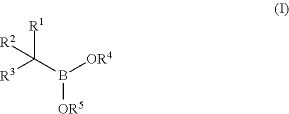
C([R3])([R1])([R2])B([OR4])[OR5]
